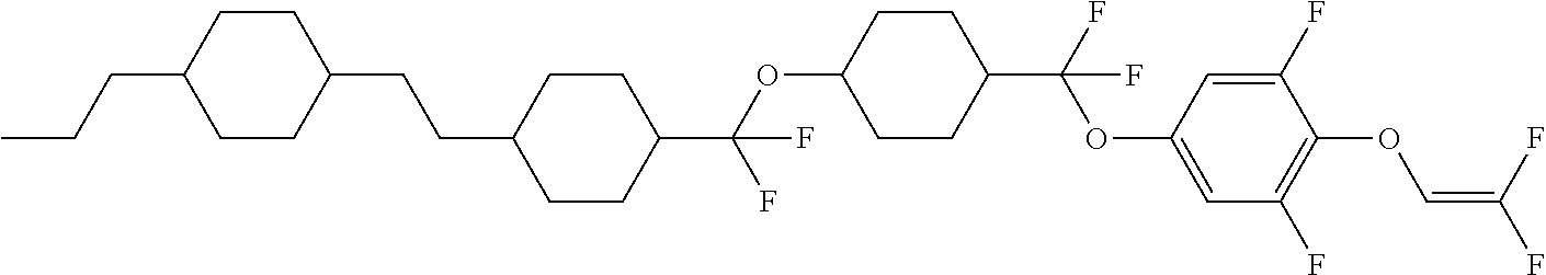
C1CC(CCC)CCC1CCC1CCC(C(OC2CCC(C(F)(OC3=CC(F)=C(OC=C(F)F)C(F)=C3)F)CC2)(F)F)CC1
